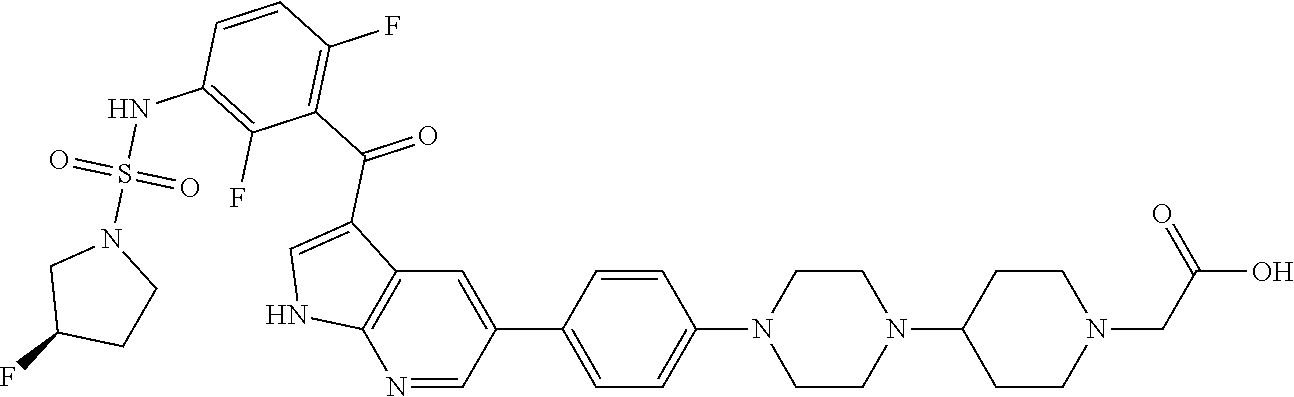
C1(C2=CC3=C(N=C2)NC=C3C(C2=C(F)C=CC(NS(N3CC(F)CC3)(=O)=O)=C2F)=O)=CC=C(N2CCN(C3CCN(CC(O)=O)CC3)CC2)C=C1
